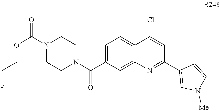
C1=C(C(N2CCN(C(=O)OCCF)CC2)=O)C=C2C(=C1)C(Cl)=CC(C1=CN([Me])C=C1)=N2
